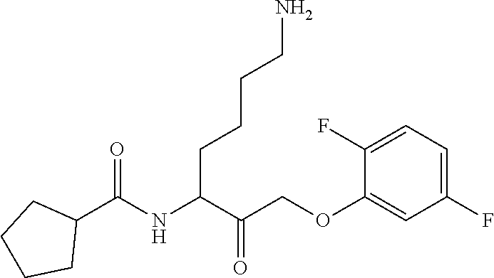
C1(F)=CC=C(F)C=C1OCC(C(NC(C1CCCC1)=O)CCCCN)=O
